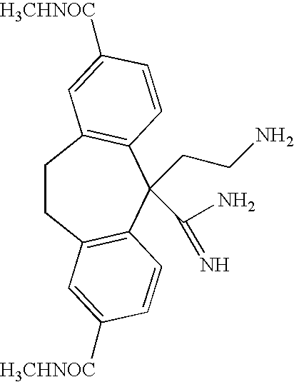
C1CC2=C(C(CCN)(C(N)=N)C3=C1C=C([H3CHNOC])C=C3)C=CC([H3CHNOC])=C2
